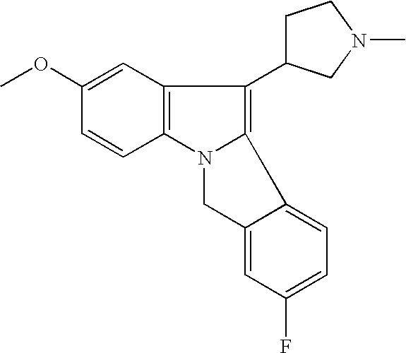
C1=C(OC)C=CC2=C1C(C1CCN(C)C1)=C1N2CC2=CC(F)=CC=C12
